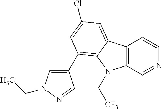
C12=C(C=NC=C1)N(C[CF3])C1=C(C3=CN(CC)N=C3)C=C(Cl)C=C21
